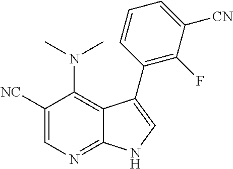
C1([NC])=CN=C2C(=C1N(C)C)C(C1=C(F)C([CN])=CC=C1)=CN2
